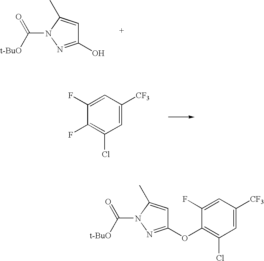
C1(O)=NN(C([t-BuO])=O)C(C)=C1.C1=C([CF3])C=C(F)C(F)=C1Cl.C1=C([CF3])C=C(F)C(OC2=NN(C([t-BuO])=O)C(C)=C2)=C1Cl
